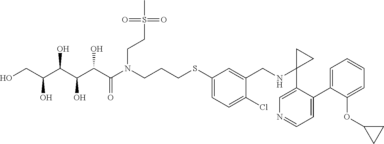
OCC(C(C(C(C(N(CCCSC1=CC=C(Cl)C(CNC2(C3=CN=CC=C3C3=CC=CC=C3OC3CC3)CC2)=C1)CCS(C)(=O)=O)=O)O)O)O)O
